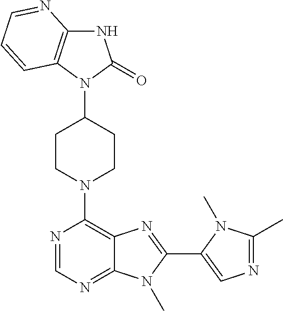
N1C2=C(N(C3CCN(C4=C5C(=NC=N4)N(C)C(C4=CN=C(C)N4C)=N5)CC3)C1=O)C=CC=N2
